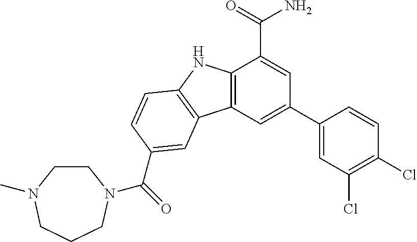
C12=C(C=C(C3=CC(Cl)=C(Cl)C=C3)C=C1C(=O)N)C1=C(N2)C=CC(C(=O)N2CCN(C)CCC2)=C1
